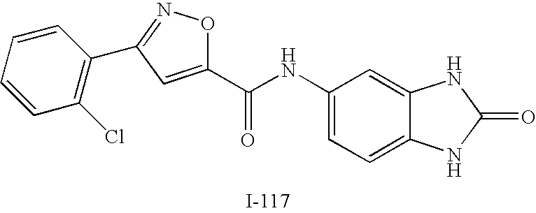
C1=CC=CC(C2=NOC(C(NC3=CC=C4C(=C3)NC(=O)N4)=O)=C2)=C1Cl
